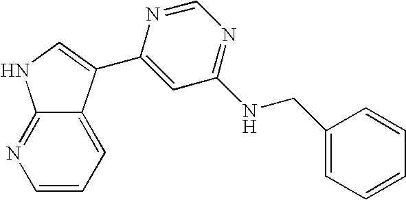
C1(C2=CNC3=NC=CC=C32)=CC(NCC2=CC=CC=C2)=NC=N1
